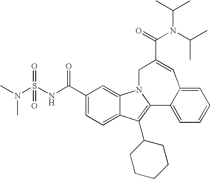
C(=O)(C1=CC2=CC=CC=C2C2=C(C3CCCCC3)C3=CC=C(C(=O)NS(N(C)C)(=O)=O)C=C3N2C1)N(C(C)C)C(C)C
